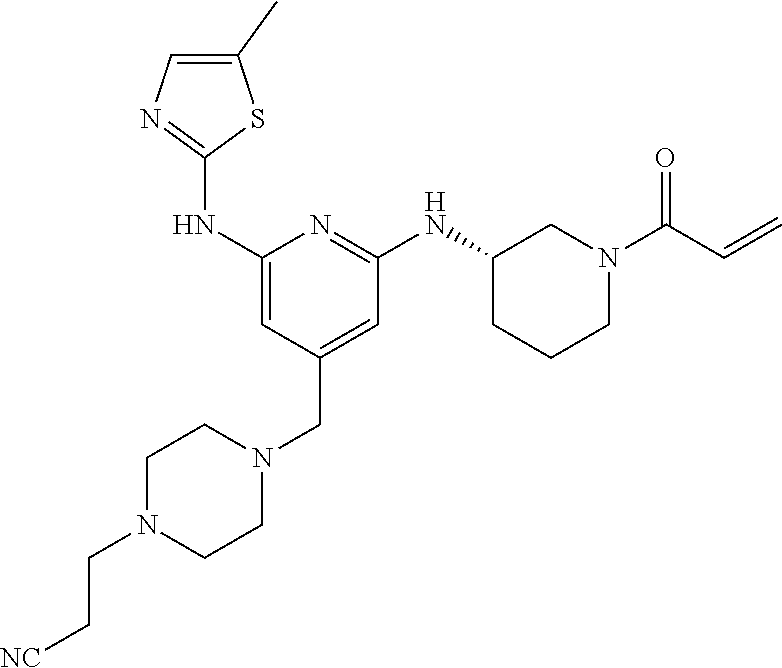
C1(NC2=NC=C(C)S2)=CC(CN2CCN(CC[NC])CC2)=CC(NC2CCCN(C(=O)C=C)C2)=N1
